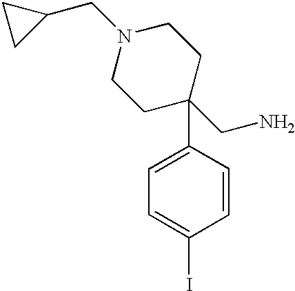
C1C(CN)(C2=CC=C(I)C=C2)CCN(CC2CC2)C1
